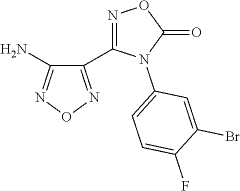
C1(C2=NOC(=O)N2C2=CC=C(F)C(Br)=C2)=NON=C1N
